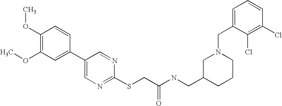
C1(OC)=C(OC)C=C(C2=CN=C(SCC(NCC3CCCN(CC4=CC=CC(Cl)=C4Cl)C3)=O)N=C2)C=C1
